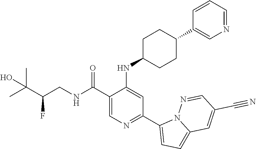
C1(C(NCC(C(C)(C)O)F)=O)=CN=C(C2=CC=C3N2N=CC(C#N)=C3)C=C1NC1CCC(C2=CN=CC=C2)CC1
